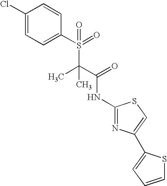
C1(Cl)=CC=C(S(C(C)(C(NC2=NC(C3=CC=CS3)=CS2)=O)C)(=O)=O)C=C1
